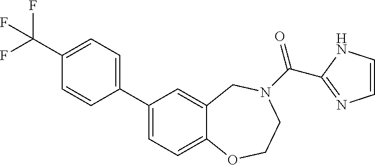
C1=C2C(=CC(C3=CC=C(C(F)(F)F)C=C3)=C1)CN(C(C1=NC=CN1)=O)CCO2
